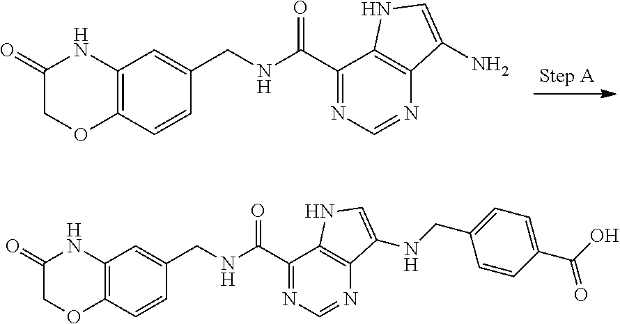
C12=C(C=CC(CNC(C3=NC=NC4=C3NC=C4N)=O)=C1)OCC(=O)N2.C12=C(C=CC(CNC(C3=NC=NC4=C3NC=C4NCC3=CC=C(C(O)=O)C=C3)=O)=C1)OCC(=O)N2
